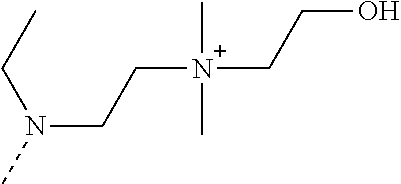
N(CC[N+](C)(CCO)C)(C)CC
